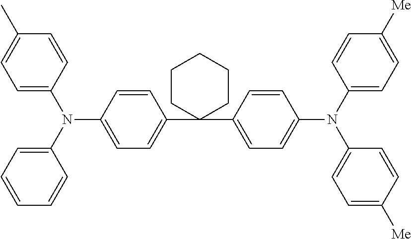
C1=C(N(C2=CC=CC=C2)C2=CC=C(C3(C4=CC=C(N(C5=CC=C([Me])C=C5)C5=CC=C([Me])C=C5)C=C4)CCCCC3)C=C2)C=CC(C)=C1
